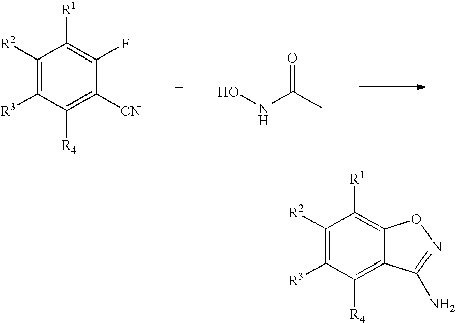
C1([R2])=C([R3])C([R4])=C([CN])C(F)=C1[R1].N(O)C(C)=O.C1([R2])=C([R3])C([R4])=C2C(=C1[R1])ON=C2N
